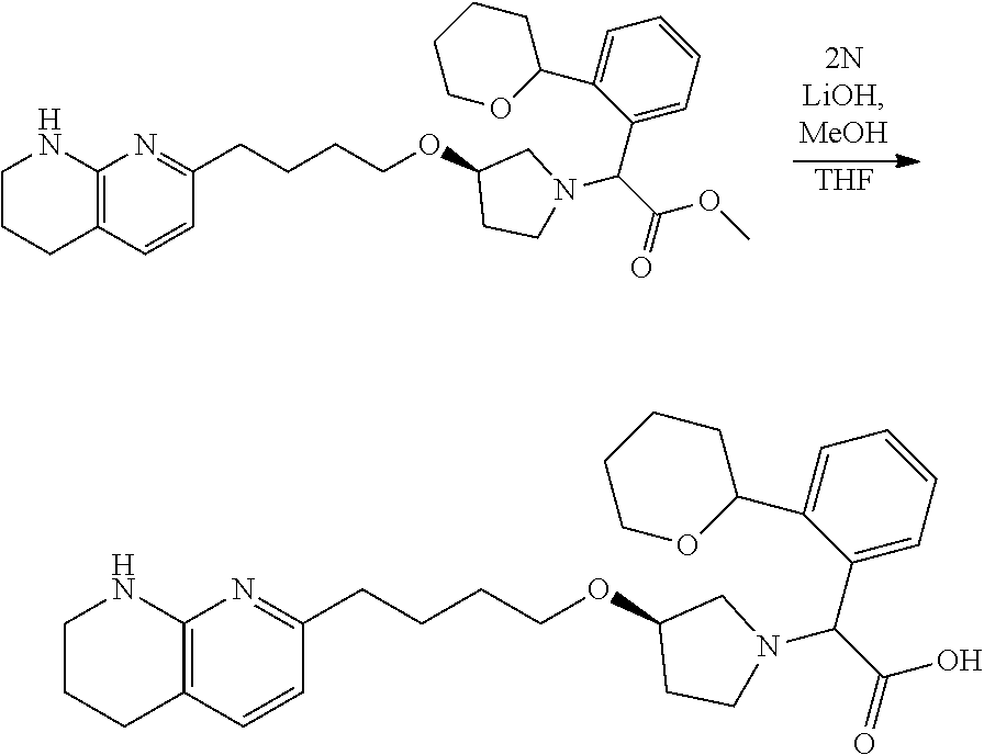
C12=C(C=CC(CCCCOC3CCN(C(C4=CC=CC=C4C4CCCCO4)C(OC)=O)C3)=N1)CCCN2.[THF].C12=C(C=CC(CCCCOC3CCN(C(C4=CC=CC=C4C4CCCCO4)C(O)=O)C3)=N1)CCCN2
